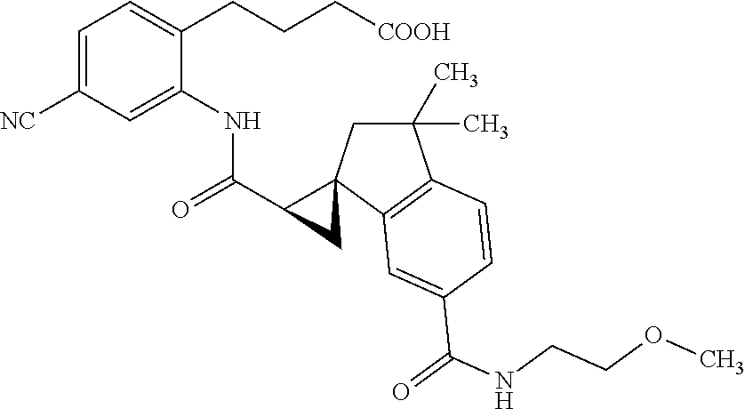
C1(C(=O)NC2=CC([NC])=CC=C2CCC[COOH])CC12CC(C)(C)C1=C2C=C(C(=O)NCCOC)C=C1
